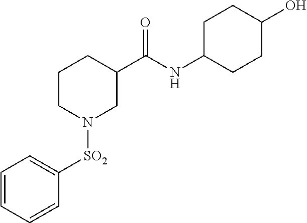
C1CN([SO2]C2=CC=CC=C2)CC(C(NC2CCC(O)CC2)=O)C1
